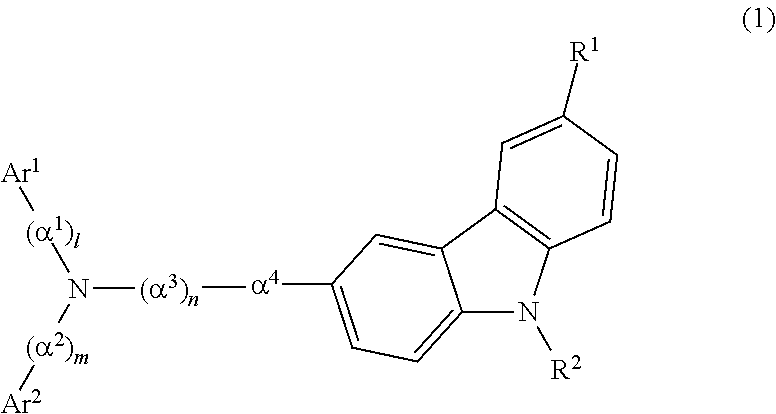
C12=CC=C([a4][(a3)n]N([(a2)m][Ar2])[(a1)l][Ar1])C=C1C1=C(N2[R2])C=CC([R1])=C1
